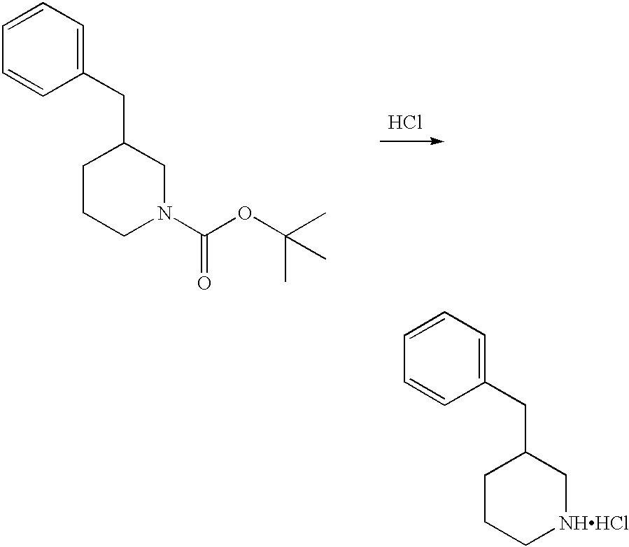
C1=CC=C(CC2CCC[NHHCl]C2)C=C1.C1=CC=C(CC2CCCN(C(OC(C)(C)C)=O)C2)C=C1.Cl
